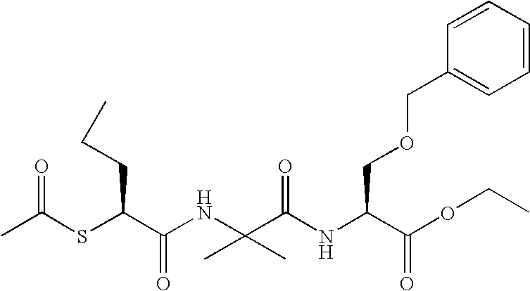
CC(SC(C(NC(C(NC(C(OCC)=O)COCC1=CC=CC=C1)=O)(C)C)=O)CCC)=O
